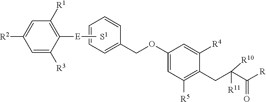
C1=C([R2])C=C([R3])C([E]C)=C1[R1].[S1].C1=CC=C(COC2=CC([R5])=C(CC([R11])([R10])C([R])=O)C([R4])=C2)C=C1
